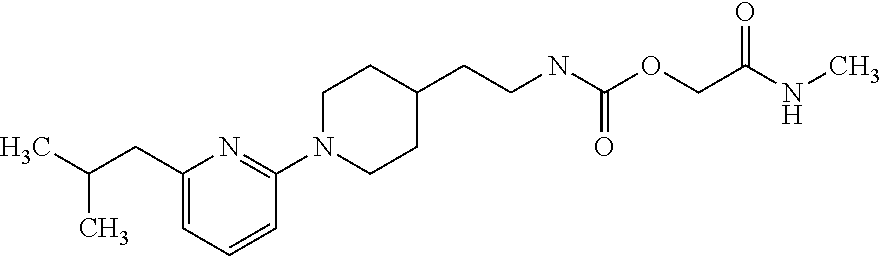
C1(CC(C)C)=CC=CC(N2CCC(CCNC(OCC(=O)NC)=O)CC2)=N1
